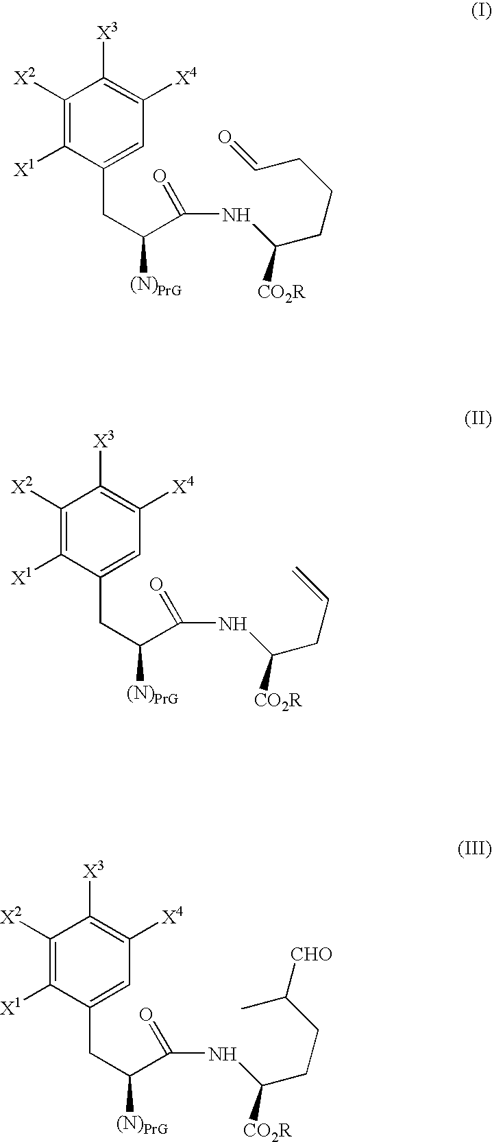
C1([X2])=C([X1])C(CC([(N)PrG])C(=O)NC(CCCC=O)[CO2R])=CC([X4])=C1[X3].C1([X2])=C([X1])C(CC([(N)PrG])C(=O)NC(CC=C)[CO2R])=CC([X4])=C1[X3].C1([X2])=C([X1])C(CC([(N)PrG])C(=O)NC(CCC(C)[CHO])[CO2R])=CC([X4])=C1[X3]
